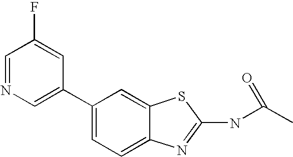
C1(C2=CC=C3C(=C2)SC(NC(C)=O)=N3)=CN=CC(F)=C1
